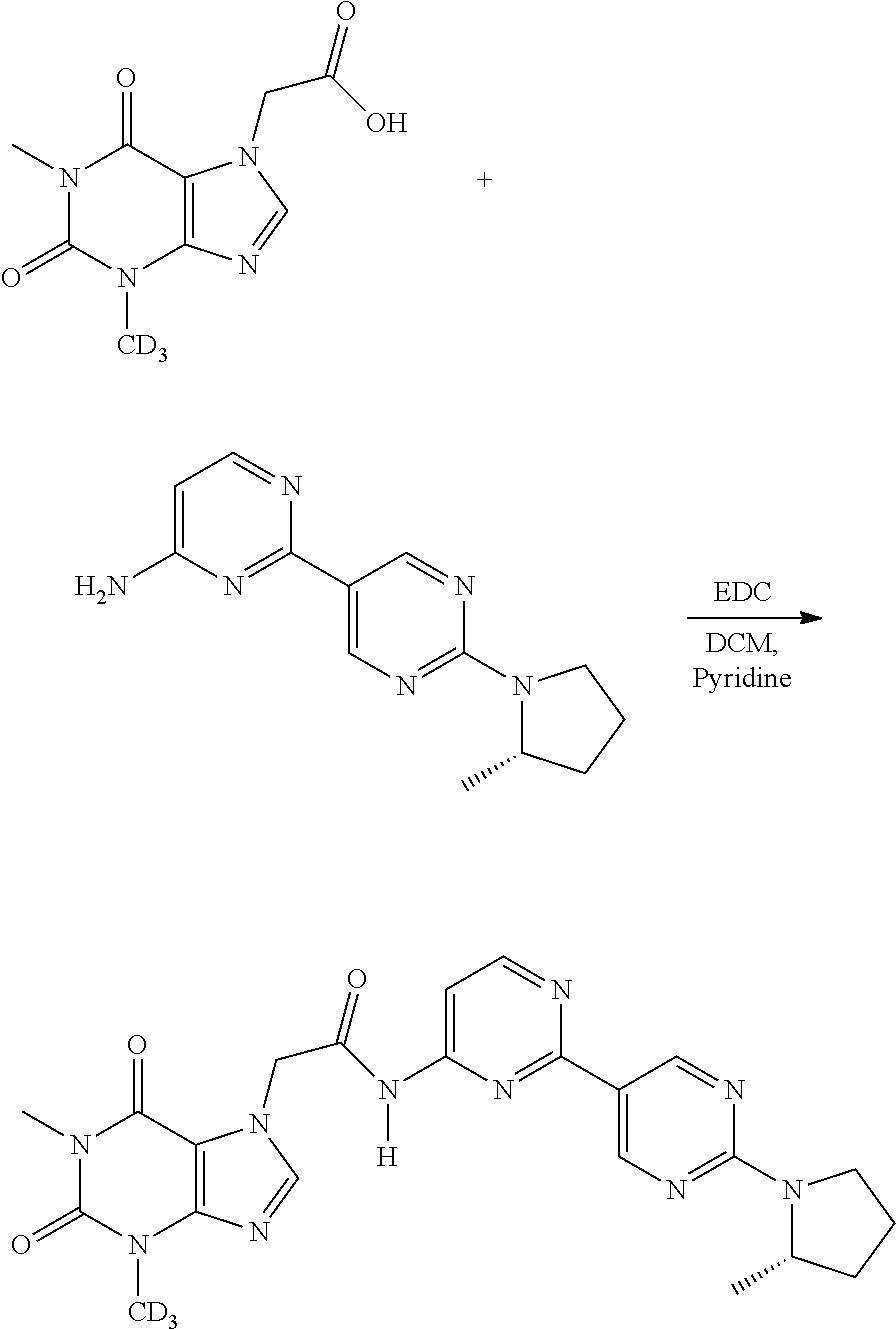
N1(C)C(=O)N([CD3])C2=C(C1=O)N(CC(O)=O)C=N2.C1(C2=CN=C(N3C(C)CCC3)N=C2)=NC(N)=CC=N1.N1(C)C(=O)N([CD3])C2=C(C1=O)N(CC(N(C1=CC=NC(C3=CN=C(N4C(C)CCC4)N=C3)=N1)[H])=O)C=N2
